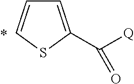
C1=C(C([Q])=O)SC=C1
